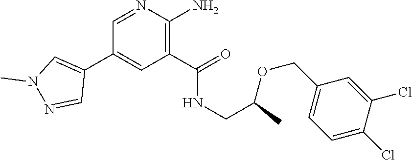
C1(C(NCC(OCC2=CC=C(Cl)C(Cl)=C2)C)=O)=C(N)N=CC(C2=CN(C)N=C2)=C1
